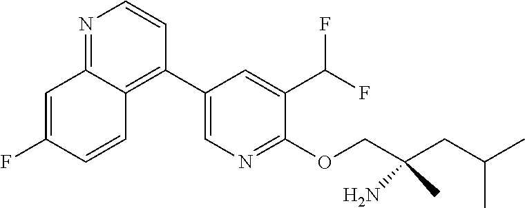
C1(C2=C3C(=NC=C2)C=C(F)C=C3)=CN=C(OCC(CC(C)C)(C)N)C(C(F)F)=C1
